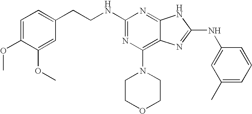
C1(CCNC2=NC(N3CCOCC3)=C3C(=N2)NC(NC2=CC(C)=CC=C2)=N3)=CC=C(OC)C(OC)=C1
